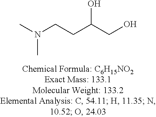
OC(CO)CCN(C)C
